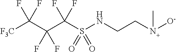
[F3C]C(C(C(S(NCCN([O-])C)(=O)=O)(F)F)(F)F)(F)F
